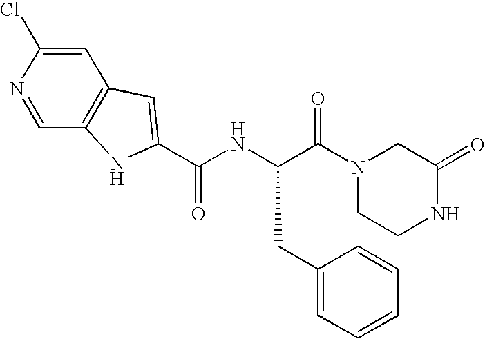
C1=C(Cl)N=CC2=C1C=C(C(NC(C(N1CCNC(=O)C1)=O)CC1=CC=CC=C1)=O)N2
